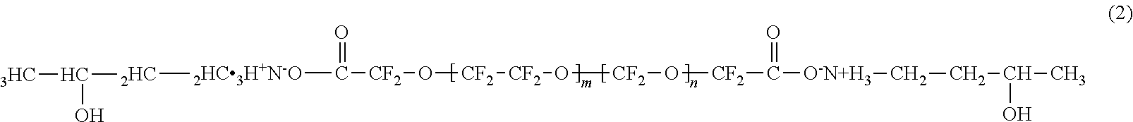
[CF2](O[CF2][CF2]O[CF2]O[CF2]C(=O)[O-N+H3]CCC(C)O)C(=O)[2HC3H+N-O][2HC]C(O)[3HC]
